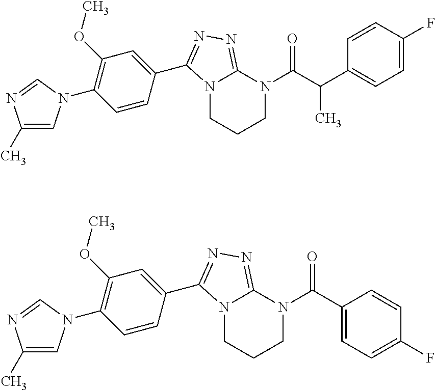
C1(C)=CN(C2=C(OC)C=C(C3=NN=C4N3CCCN4C(C(C3=CC=C(F)C=C3)C)=O)C=C2)C=N1.C1(C)=CN(C2=C(OC)C=C(C3=NN=C4N3CCCN4C(C3=CC=C(F)C=C3)=O)C=C2)C=N1
